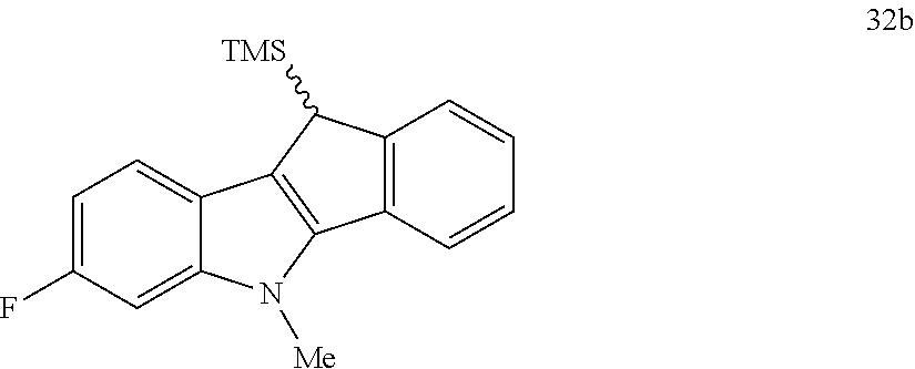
C1=C(F)C=C2C(=C1)C1=C(N2[Me])C2=C(C1[TMS])C=CC=C2
